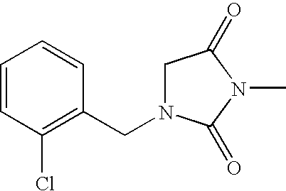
C1=CC(Cl)=C(CN2CC(=O)N(C)C2=O)C=C1
